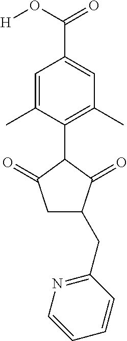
C1=C(C)C(C2C(=O)CC(CC3=NC=CC=C3)C2=O)=C(C)C=C1C(O[H])=O
